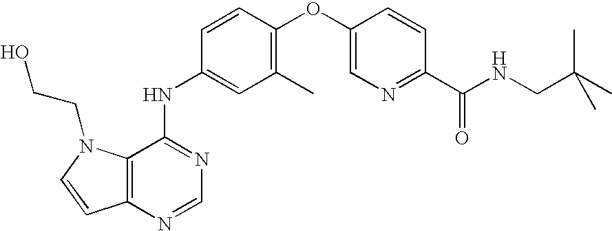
C12=C(N=CN=C1NC1=CC(C)=C(OC3=CN=C(C(NCC(C)(C)C)=O)C=C3)C=C1)C=CN2CCO
